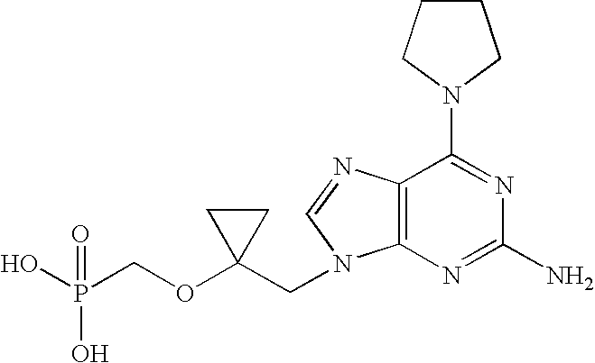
OP(COC1(CN2C3=C(N=C2)C(N2CCCC2)=NC(N)=N3)CC1)(O)=O
